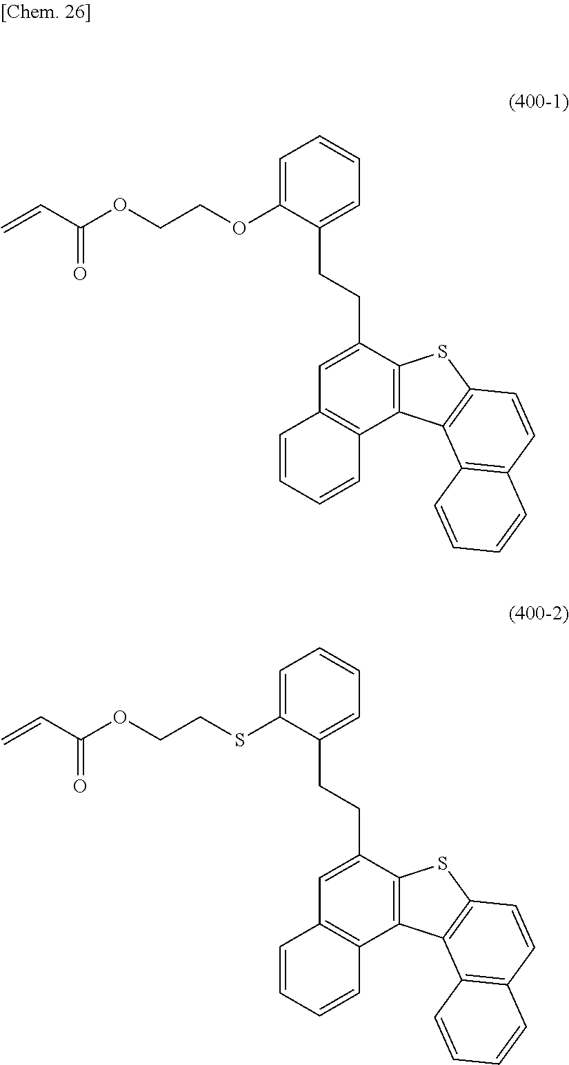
C1=C(OCCOC(C=C)=O)C(CCC2=CC3=C(C4=C2SC2=C4C4=C(C=C2)C=CC=C4)C=CC=C3)=CC=C1.C1=C(SCCOC(C=C)=O)C(CCC2=CC3=C(C4=C2SC2=C4C4=C(C=C2)C=CC=C4)C=CC=C3)=CC=C1
